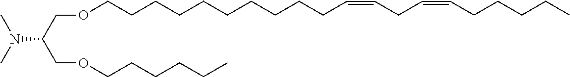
CN(C)C(COCCCCCCCCCCC=CCC=CCCCCC)COCCCCCC
